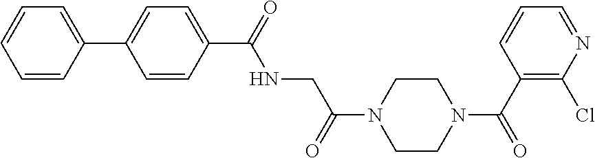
C1=CC(C2=CC=C(C(NCC(N3CCN(C(C4=C(Cl)N=CC=C4)=O)CC3)=O)=O)C=C2)=CC=C1
